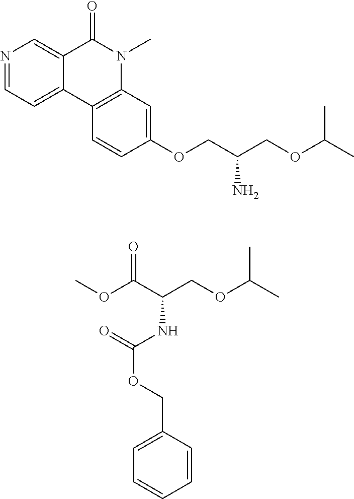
N1=CC=C2C(=C1)C(=O)N(C)C1=C2C=CC(OCC(COC(C)C)N)=C1.COC(C(COC(C)C)NC(OCC1=CC=CC=C1)=O)=O
